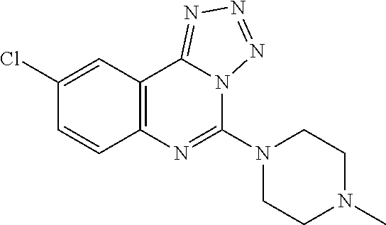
C1=CC2=C(C=C1Cl)C1=NN=NN1C(N1CCN(C)CC1)=N2
